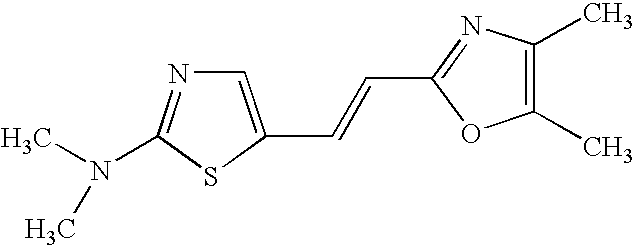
C1(C)=C(C)OC(C=CC2=CN=C(N(C)C)S2)=N1
